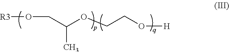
[R3]OCC(OCCO[H])C
